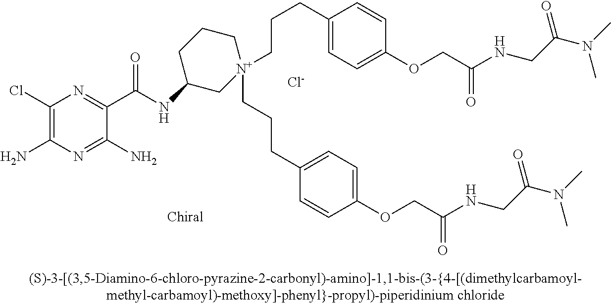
[Cl-].C1(Cl)=C(N)N=C(N)C(C(=O)NC2C[N+](CCCC3=CC=C(OCC(=O)NCC(N(C)C)=O)C=C3)(CCCC3=CC=C(OCC(=O)NCC(N(C)C)=O)C=C3)CCC2)=N1
